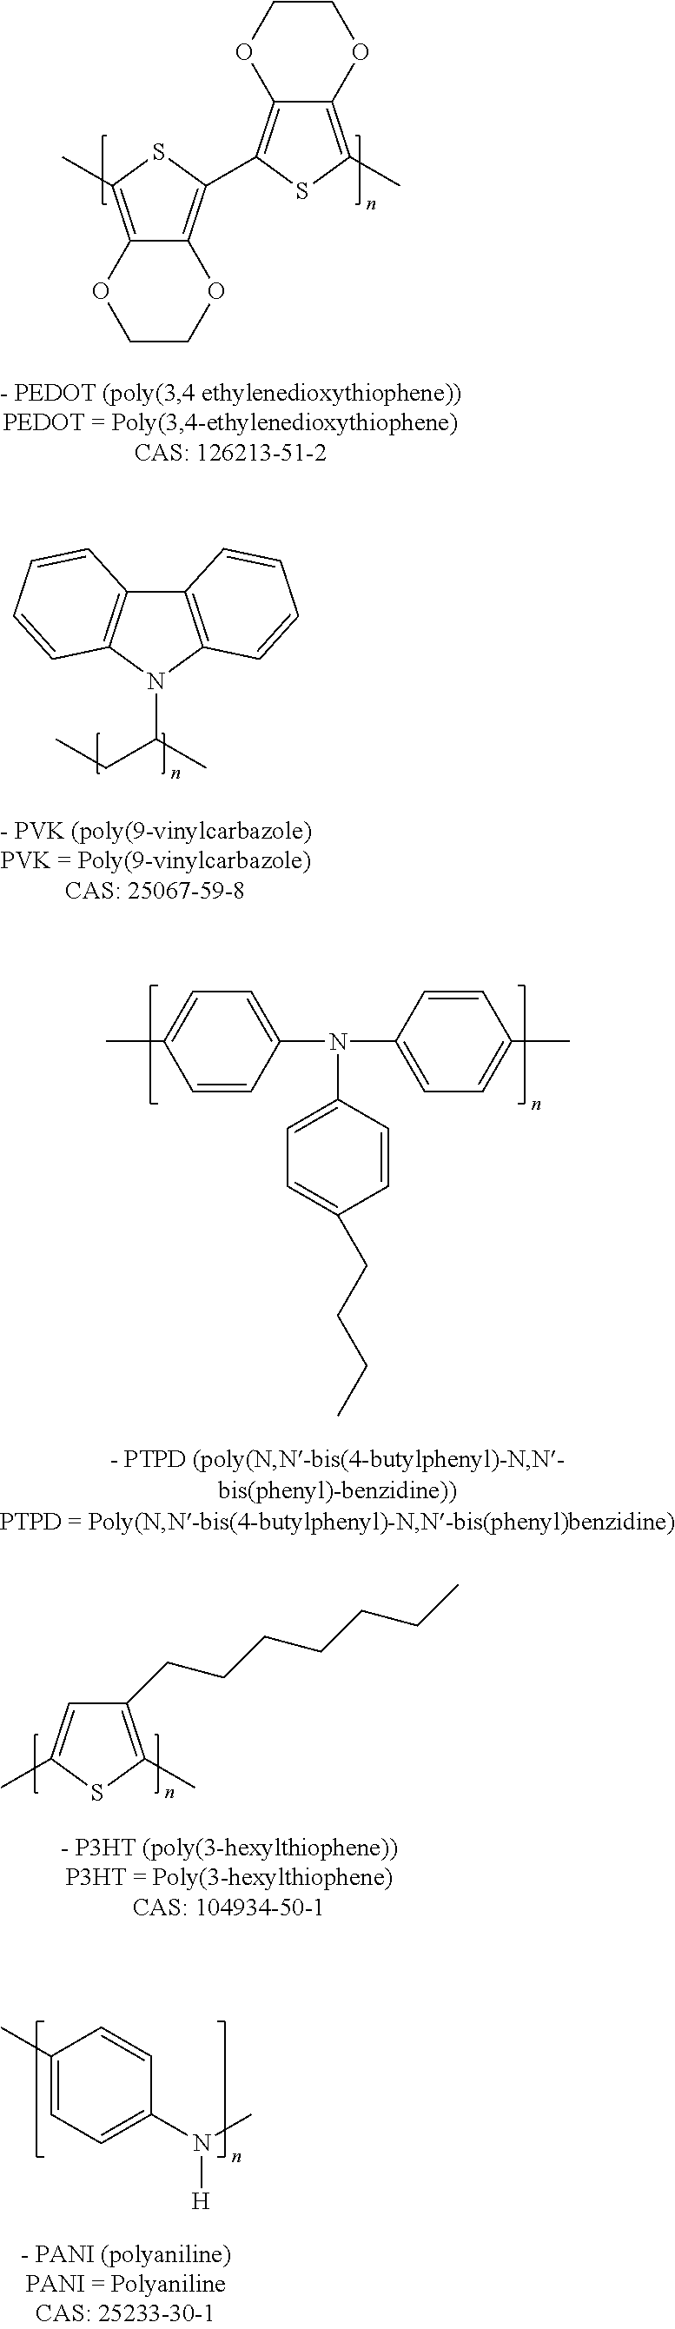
C12=C(N(C(C)CC)C3=C1C=CC=C3)C=CC=C2.C1=CC(N(C2=CC=C(CCCC)C=C2)C2=CC=C(C)C=C2)=CC=C1C.C1(C)=CC=C(N(C)[H])C=C1.C1COC2=C(C3=C4C(=C(C)S3)OCCO4)SC(C)=C2O1.C1(CCCCCCC)=C(C)SC(C)=C1
